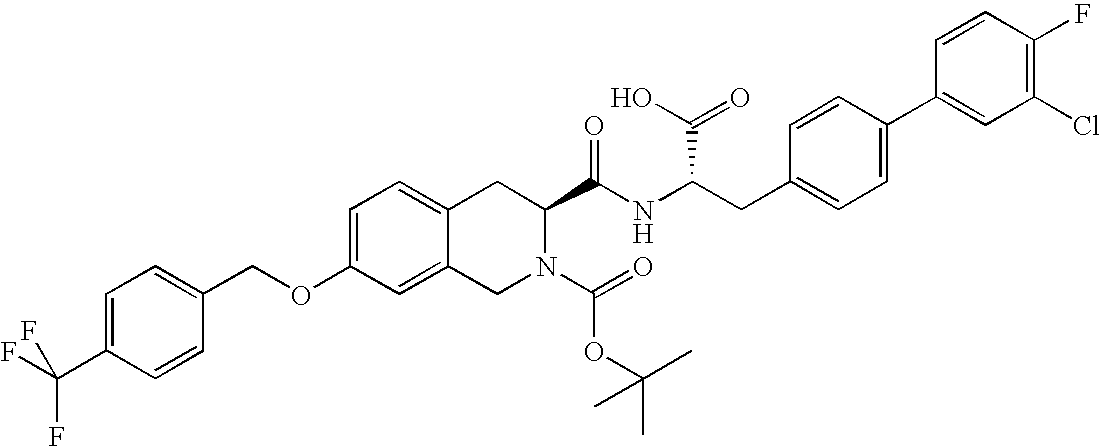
C12=CC=C(OCC3=CC=C(C(F)(F)F)C=C3)C=C1CN(C(=O)OC(C)(C)C)C(C(NC(CC1=CC=C(C3=CC(Cl)=C(F)C=C3)C=C1)C(O)=O)=O)C2
